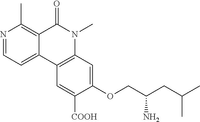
N1=CC=C2C(=C1C)C(=O)N(C)C1=C2C=C([COOH])C(OCC(CC(C)C)N)=C1
